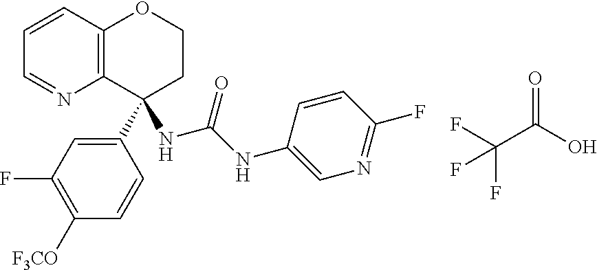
C1=CC2=C(N=C1)C(C1=CC(F)=C([F3CO])C=C1)(NC(=O)NC1=CN=C(F)C=C1)CCO2.C(C(=O)O)(F)(F)F
